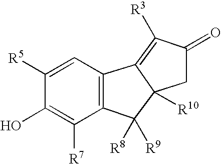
C1=C([R5])C(O)=C([R7])C2=C1C1=C([R3])C(=O)CC1([R10])C2([R8])[R9]
